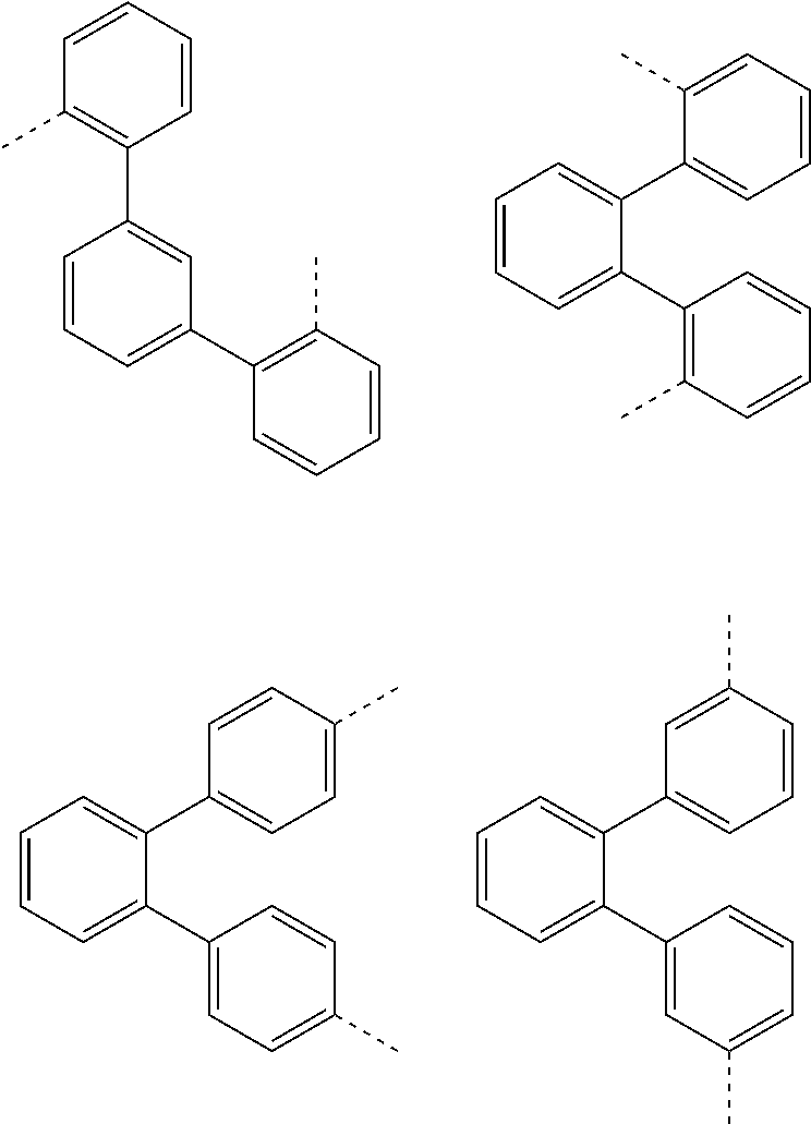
C1=CC=C(C2=C(C)C=CC=C2)C=C1C1=C(C)C=CC=C1.C1=CC=C(C2=C(C)C=CC=C2)C(C2=CC=CC=C2C)=C1.C1=CC=C(C2=CC=C(C)C=C2)C(C2=CC=C(C)C=C2)=C1.C1=CC=C(C2=CC(C)=CC=C2)C(C2=CC=CC(C)=C2)=C1
